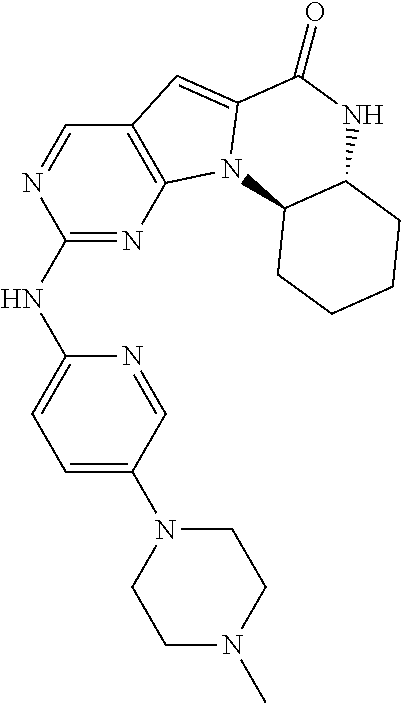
C1(NC2=CC=C(N3CCN(C)CC3)C=N2)=NC2=C(C=N1)C=C1N2C2C(NC1=O)CCCC2
